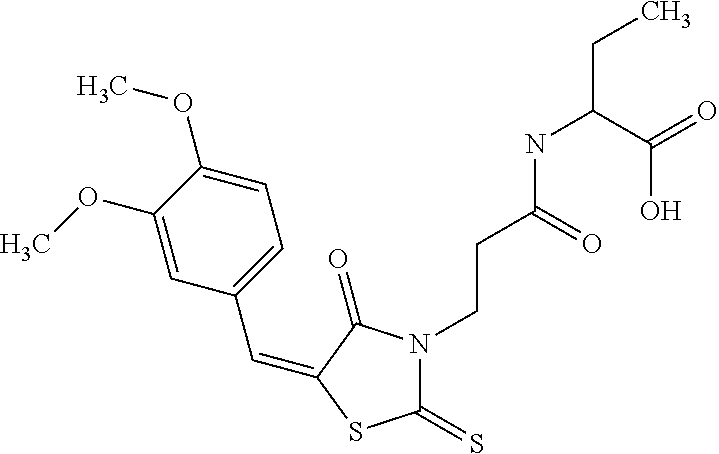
C(C1=CC=C(OC)C(OC)=C1)=C1C(=O)N(CCC(NC(CC)C(=O)O)=O)C(=S)S1
